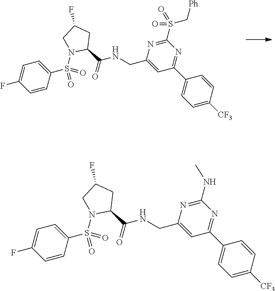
C1=C(F)C=CC(S(=O)(=O)N2C(C(=O)NCC3=CC(C4=CC=C([CF3])C=C4)=NC(S(C[Ph])(=O)=O)=N3)CC(F)C2)=C1.C1=C(F)C=CC(S(=O)(=O)N2C(C(=O)NCC3=CC(C4=CC=C([CF3])C=C4)=NC(NC)=N3)CC(F)C2)=C1
